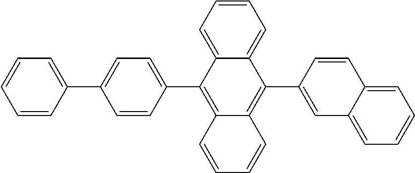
C12=CC=CC=C1C(C1=CC3=CC=CC=C3C=C1)=C1C(=C2C2=CC=C(C3=CC=CC=C3)C=C2)C=CC=C1
